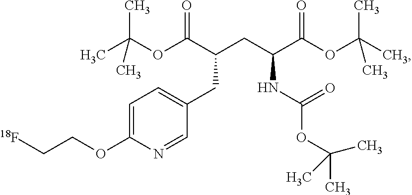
CC(OC(C(CC(C(OC(C)(C)C)=O)NC(OC(C)(C)C)=O)CC1=CC=C(OCC[18F])N=C1)=O)(C)C
